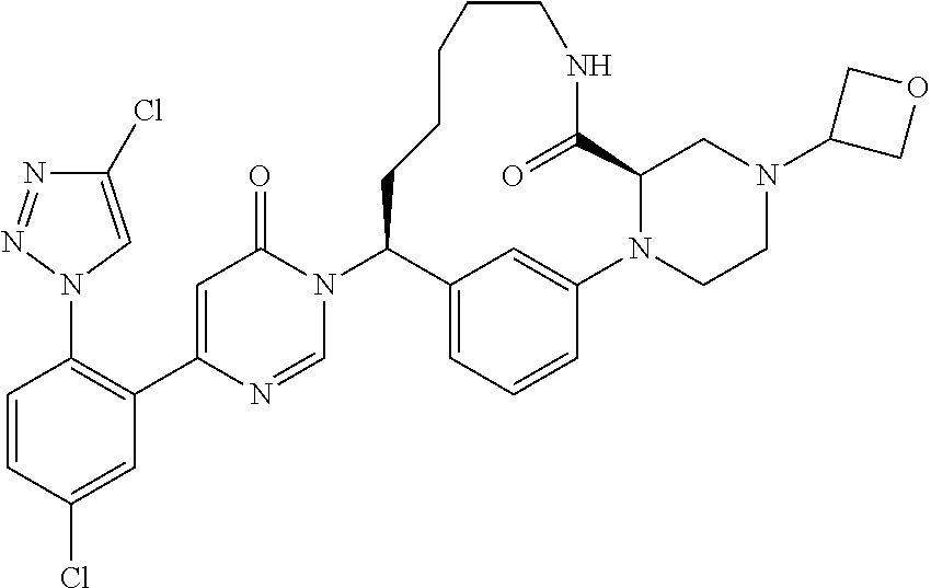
N1(C2C3=CC=CC(=C3)N3CCN(C4COC4)CC3C(=O)NCCCCC2)C(=O)C=C(C2=C(N3C=C(Cl)N=N3)C=CC(Cl)=C2)N=C1
